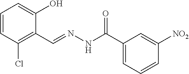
C1=CC(Cl)=C(C=NNC(C2=CC=CC([NO2])=C2)=O)C(O)=C1
